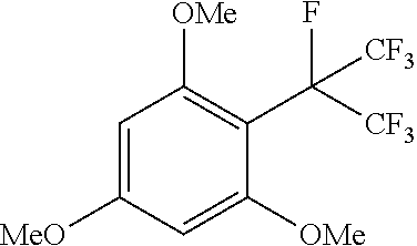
C1=C([MeO])C=C([OMe])C(C([CF3])([CF3])F)=C1[OMe]
